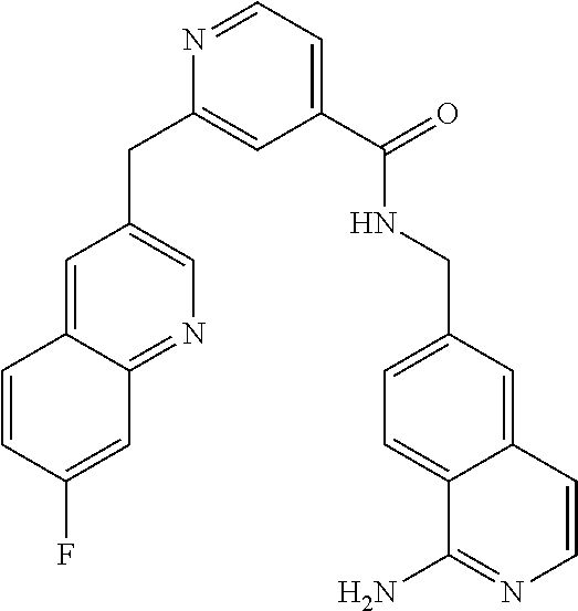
N1=CC=C(C(=O)NCC2=CC=C3C(=C2)C=CN=C3N)C=C1CC1=CN=C2C(=C1)C=CC(F)=C2
